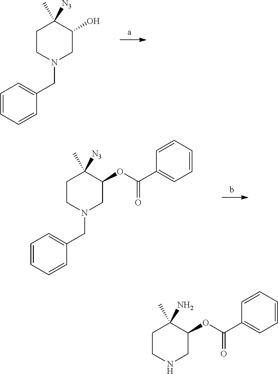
C1=CC=CC(CN2CC(O)C(C)([N3])CC2)=C1.C1=CC=CC(CN2CC(OC(C3=CC=CC=C3)=O)C(C)([N3])CC2)=C1.N1CC(OC(C2=CC=CC=C2)=O)C(C)(N)CC1
